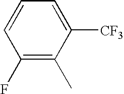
C1(F)=C(C)C([CF3])=CC=C1
